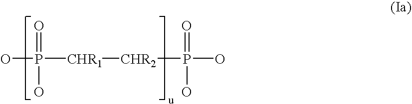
OP([CHR1][CHR2]P(O)(=O)O)(=O)O
